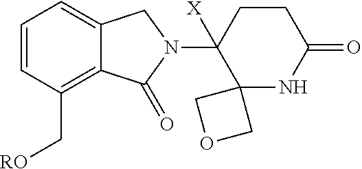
C1=CC(C[RO])=C2C(=C1)CN(C1([X])C3(NC(=O)CC1)COC3)C2=O
